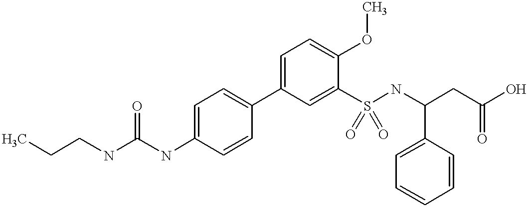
C1(NC(NCCC)=O)=CC=C(C2=CC=C(OC)C(S(NC(CC(O)=O)C3=CC=CC=C3)(=O)=O)=C2)C=C1
